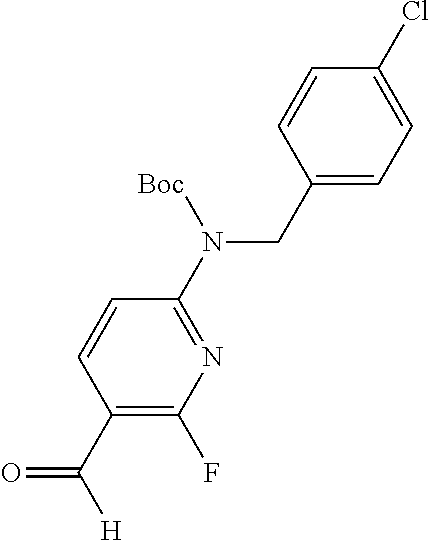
C1(CN(C2=NC(F)=C(C([H])=O)C=C2)[Boc])=CC=C(Cl)C=C1
